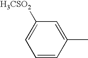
C1([H3CSO2])=CC=CC(C)=C1
